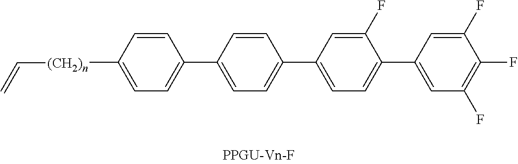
C1=C([(CH2)n]C=C)C=CC(C2=CC=C(C3=CC=C(C4=CC(F)=C(F)C(F)=C4)C(F)=C3)C=C2)=C1
